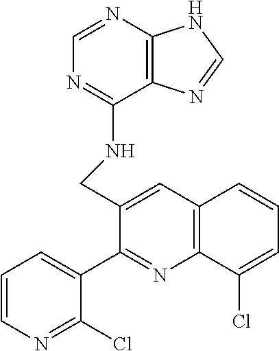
C1=NC2=C(C(NCC3=CC4=C(N=C3C3=CC=CN=C3Cl)C(Cl)=CC=C4)=N1)N=CN2
